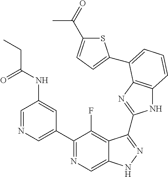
C1=NC=C(C2=NC=C3C(=C2F)C(C2=NC4=C(N2)C=CC=C4C2=CC=C(C(=O)C)S2)=NN3)C=C1NC(CC)=O
